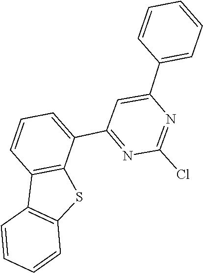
C1=CC=C(C2=CC(C3=CC=CC4=C3SC3=C4C=CC=C3)=NC(Cl)=N2)C=C1
